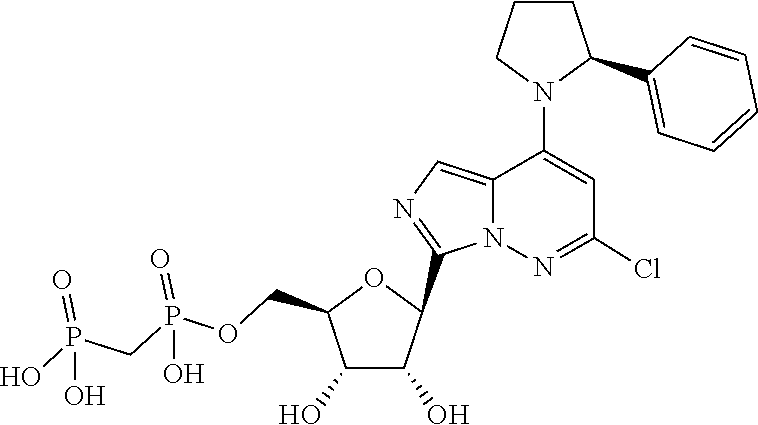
C1(C2C(O)C(O)C(COP(=O)(O)CP(=O)(O)O)O2)=NC=C2C(N3C(C4=CC=CC=C4)CCC3)=CC(Cl)=NN12
